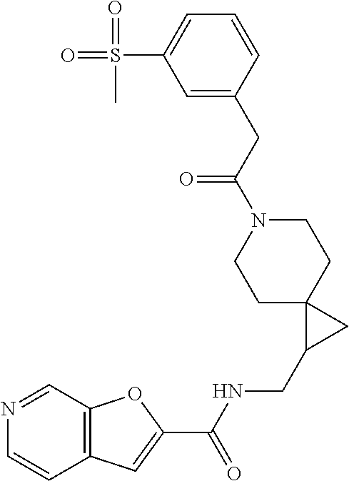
C1C2(CCN(C(CC3=CC(S(=O)(=O)C)=CC=C3)=O)C1)C(CNC(C1=CC3=C(O1)C=NC=C3)=O)C2
